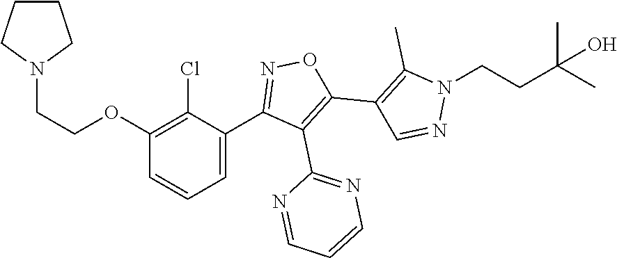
C1=NC(C2=C(C3=C(C)N(CCC(C)(O)C)N=C3)ON=C2C2=CC=CC(OCCN3CCCC3)=C2Cl)=NC=C1
